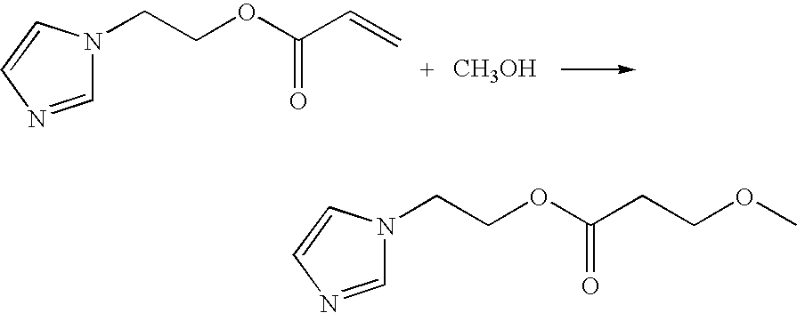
C1=NC=CN1CCOC(C=C)=O.[CH3OH].C1=NC=CN1CCOC(CCOC)=O
